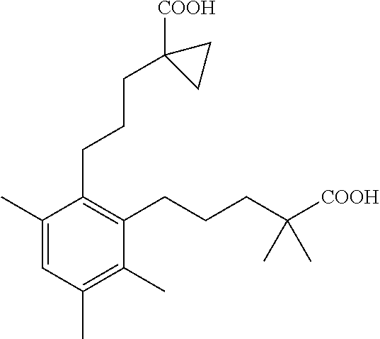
C1(C)=CC(C)=C(C)C(CCCC([COOH])(C)C)=C1CCCC1([COOH])CC1
